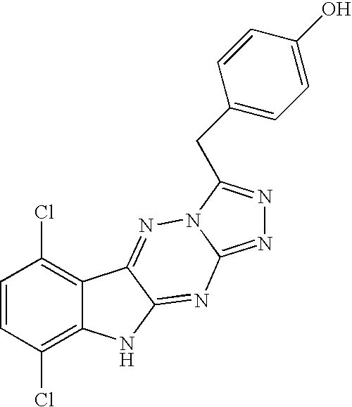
C1=CC(Cl)=C2C(=C1Cl)C1=NN3C(=NN=C3CC3=CC=C(O)C=C3)N=C1N2
